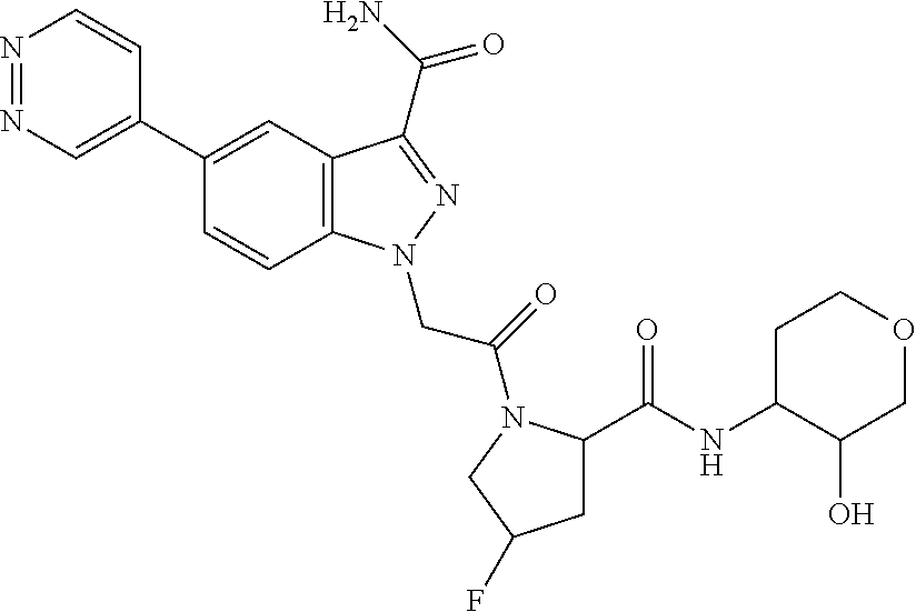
N1=NC=C(C2=CC3=C(C=C2)N(CC(=O)N2C(C(NC4C(O)COCC4)=O)CC(F)C2)N=C3C(N)=O)C=C1
